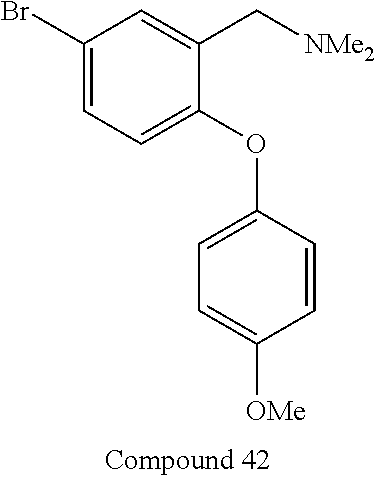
C1(Br)=CC=C(OC2=CC=C([OMe])C=C2)C(C[NMe2])=C1
